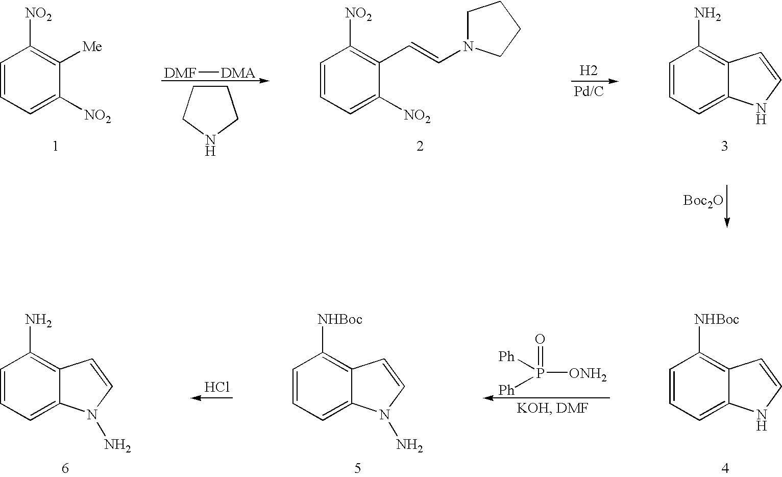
C1=CC=C([NO2])C([Me])=C1[NO2].C1CCNC1.[DMF][DMA].C1=CC=C([NO2])C(C=CN2CCCC2)=C1[NO2].[H2].C1=CC=C2C(=C1N)C=CN2.[Boc2O].C1=CC=C2C(=C1[NHBoc])C=CN2.C1=CC=C2C(=C1N)C=CN2N.Cl.[Ph]P(=O)([Ph])[ONH2].C1=CC=C2C(=C1[NHBoc])C=CN2N
